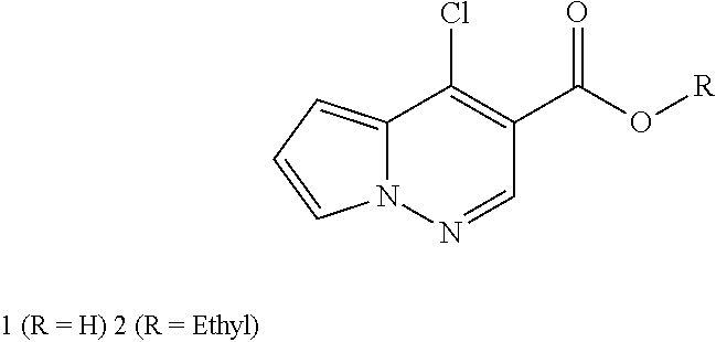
C12=CC=CN1N=CC(C(O[R])=O)=C2Cl
